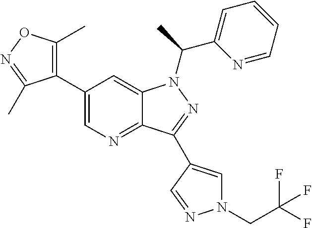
C12=NC=C(C3=C(C)ON=C3C)C=C1N(C(C1=CC=CC=N1)C)N=C2C1=CN(CC(F)(F)F)N=C1
